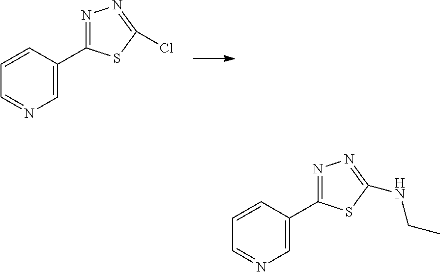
C1=NC=C(C2=NN=C(NCC)S2)C=C1.C1=NC=C(C2=NN=C(Cl)S2)C=C1
